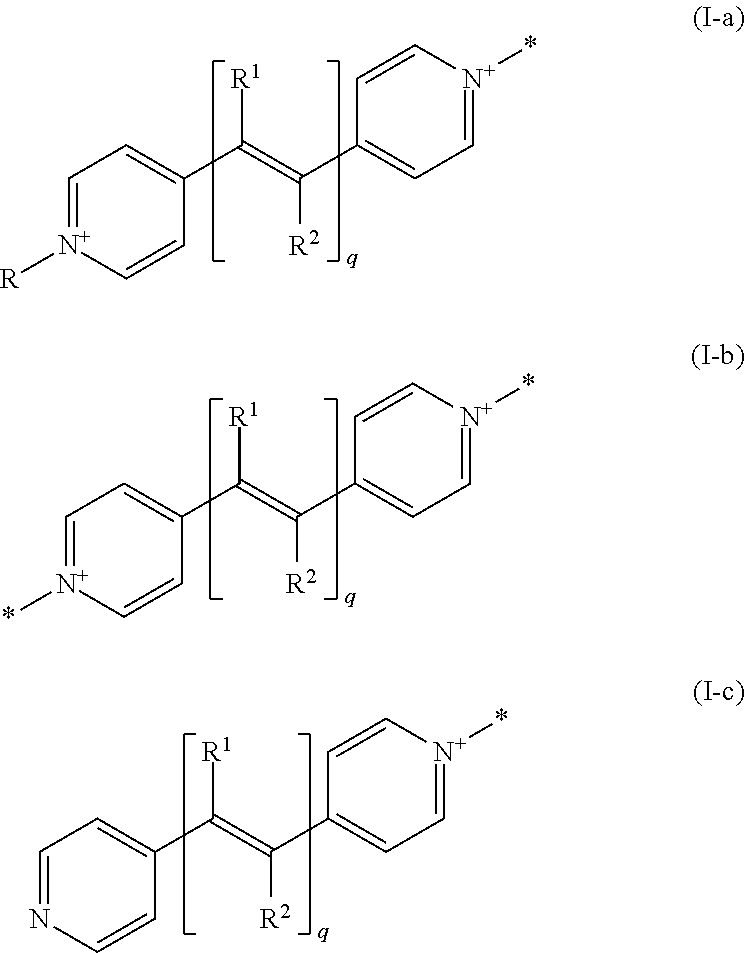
C1=[N+]([R])C=CC(C([R1])=C([R2])C2=CC=[N+](*)C=C2)=C1.C1=[N+](*)C=CC(C([R1])=C([R2])C2=CC=[N+](*)C=C2)=C1.C1=NC=CC(C([R1])=C([R2])C2=CC=[N+](*)C=C2)=C1
